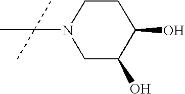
N1(C(C)(C)C)CC(O)C(O)CC1
